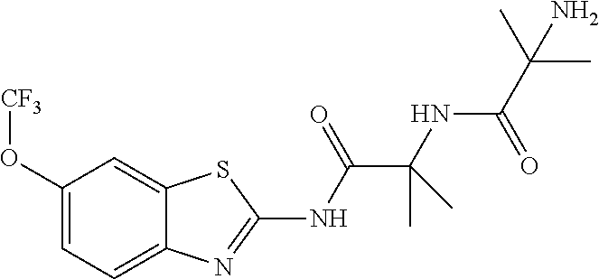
C1(O[CF3])=CC=C2C(=C1)SC(NC(C(NC(C(C)(C)N)=O)(C)C)=O)=N2
